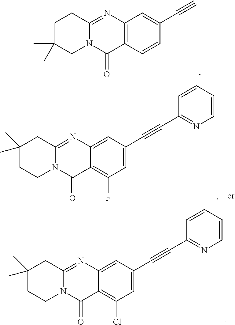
C12=C(C=CC(C#C)=C1)C(=O)N1C(=N2)CCC(C)(C)C1.C12=CC(C#CC3=NC=CC=C3)=CC(Cl)=C1C(=O)N1C(=N2)CC(C)(C)CC1.C12=CC(C#CC3=NC=CC=C3)=CC(F)=C1C(=O)N1C(=N2)CC(C)(C)CC1
